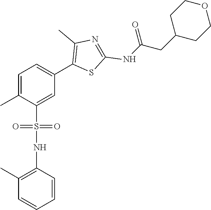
CC1=CC=C(C2=C(C)N=C(NC(CC3CCOCC3)=O)S2)C=C1S(NC1=C(C)C=CC=C1)(=O)=O
